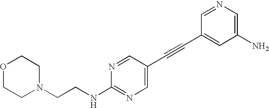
C1(N)=CN=CC(C#CC2=CN=C(NCCN3CCOCC3)N=C2)=C1
